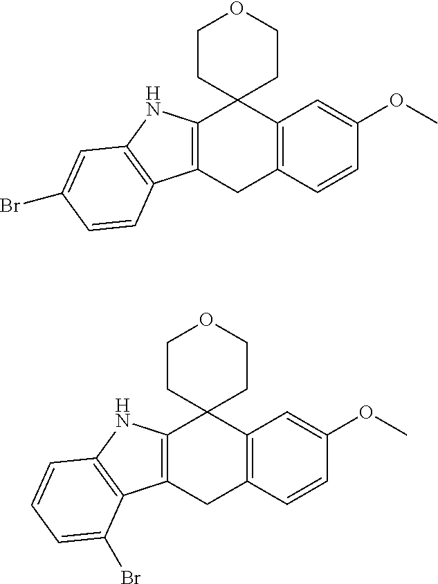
C12=C(CC3=C(C14CCOCC4)C=C(OC)C=C3)C1=C(N2)C=C(Br)C=C1.C12=C(CC3=C(C14CCOCC4)C=C(OC)C=C3)C1=C(N2)C=CC=C1Br
